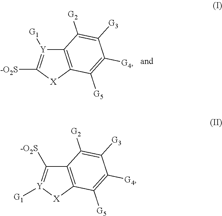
C12=C([X]C([-O2S])=[Y]1[G1])C([G5])=C([G4])C([G3])=C2[G2].C12=C([X][Y]([G1])=C1[-O2S])C([G5])=C([G4])C([G3])=C2[G2]
